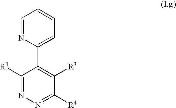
C1(C2=CC=CC=N2)=C([R3])C([R4])=NN=C1[R1]
